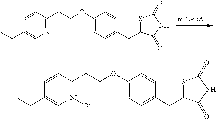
C1=CC(CCOC2=CC=C(CC3SC(=O)NC3=O)C=C2)=NC=C1CC.C1=CC(CCOC2=CC=C(CC3SC(=O)NC3=O)C=C2)=[N+]([O-])C=C1CC
